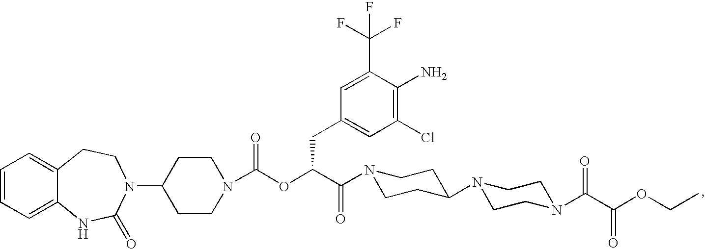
C1=CC=C2C(=C1)CCN(C1CCN(C(OC(C(=O)N3CCC(N4CCN(C(C(OCC)=O)=O)CC4)CC3)CC3=CC(Cl)=C(N)C(C(F)(F)F)=C3)=O)CC1)C(=O)N2
